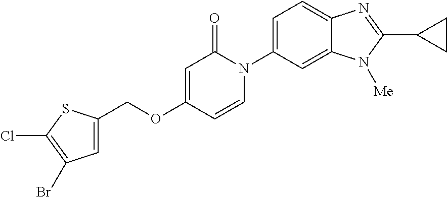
C(OC1=CC(=O)N(C2=CC=C3C(=C2)N([Me])C(C2CC2)=N3)C=C1)C1=CC(Br)=C(Cl)S1
